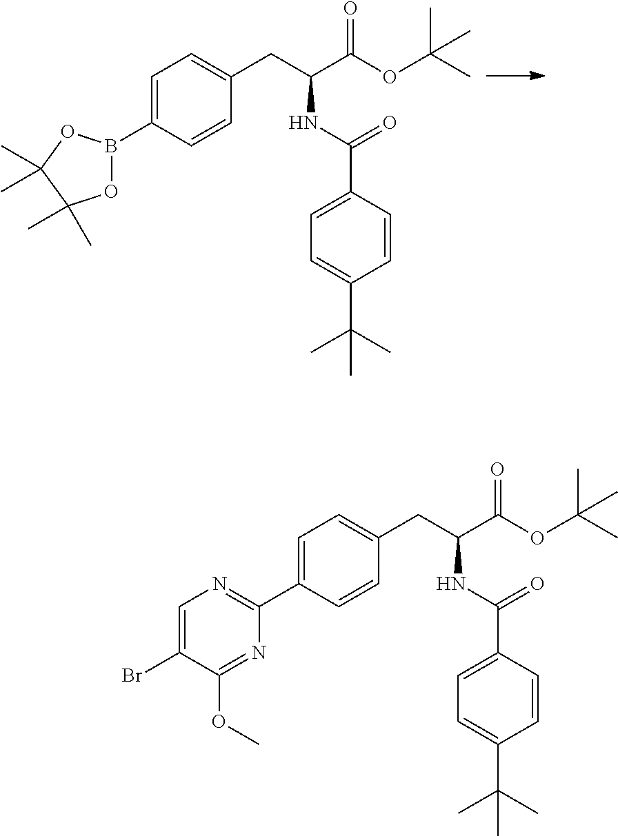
C1=C(B2OC(C)(C)C(C)(C)O2)C=CC(CC(C(OC(C)(C)C)=O)NC(=O)C2=CC=C(C(C)(C)C)C=C2)=C1.C1=C(C2=NC=C(Br)C(OC)=N2)C=CC(CC(C(OC(C)(C)C)=O)NC(=O)C2=CC=C(C(C)(C)C)C=C2)=C1
